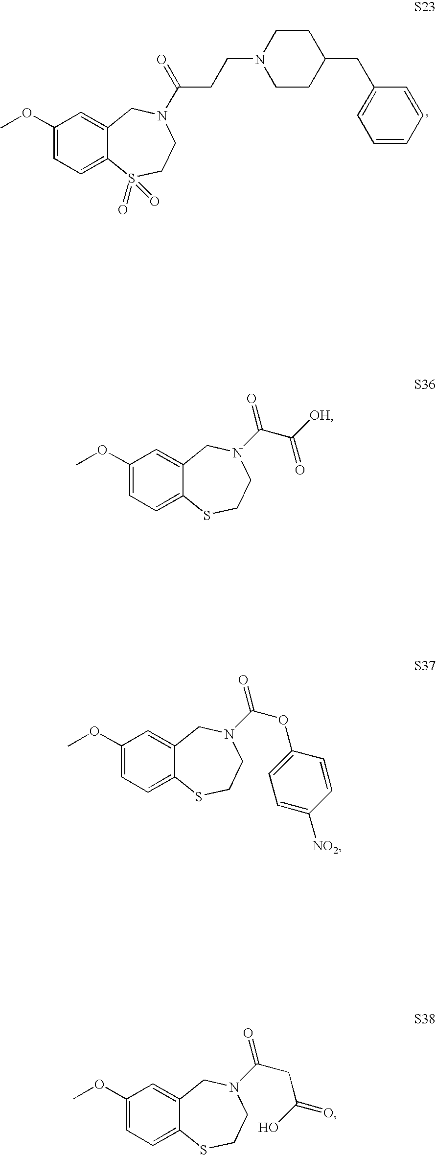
C1(OC)=CC=C2C(=C1)CN(C(=O)C([OH])=O)CCS2.C1(OC)=CC=C2C(=C1)CN(C(=O)OC1=CC=C([NO2])C=C1)CCS2.C1(OC)=CC=C2C(=C1)CN(C(CCN1CCC(CC3=CC=CC=C3)CC1)=O)CCS2(=O)=O.C1(OC)=CC=C2C(=C1)CN(C(=O)CC(O)=O)CCS2
